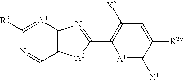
C1([R3])=[A4]C2=C(C=N1)[A2]C(C1=C([X2])C=C([R2a])C([X1])=[A1]1)=N2
